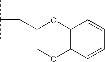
CC(C)CC1COC2=C(O1)C=CC=C2
